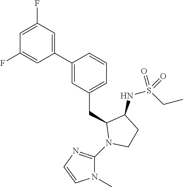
C1(C2=CC(CC3N(C4=NC=CN4C)CCC3NS(CC)(=O)=O)=CC=C2)=CC(F)=CC(F)=C1
